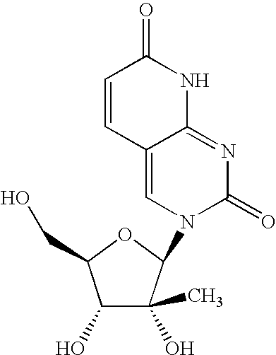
C12=CN(C3C(C)(O)C(O)C(CO)O3)C(=O)N=C1NC(=O)C=C2
